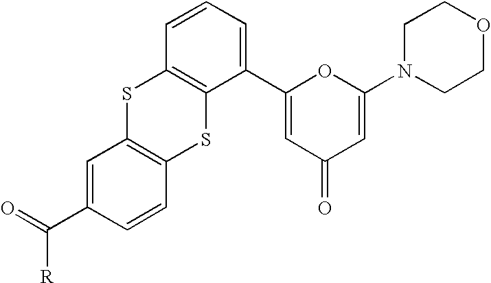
O=C(C1=CC2=C(C=C1)SC1=C(S2)C=CC=C1C1=CC(=O)C=C(N2CCOCC2)O1)[R]
